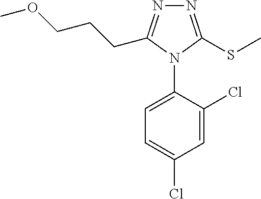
N1=C(SC)N(C2=CC=C(Cl)C=C2Cl)C(CCCOC)=N1
